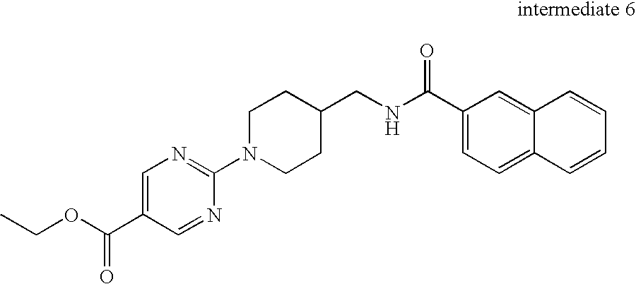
C1=C(C(OCC)=O)C=NC(N2CCC(CNC(C3=CC=C4C(=C3)C=CC=C4)=O)CC2)=N1
